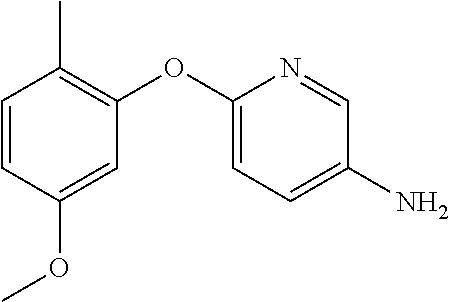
C1=CC(OC)=CC(OC2=CC=C(N)C=N2)=C1C
